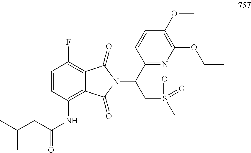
C1=CC(NC(=O)CC(C)C)=C2C(=C1F)C(=O)N(C(C1=NC(OCC)=C(OC)C=C1)CS(C)(=O)=O)C2=O
